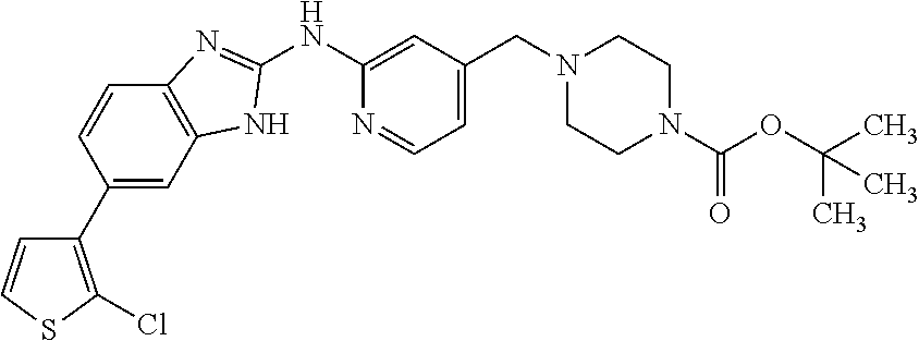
C1(C2=C(Cl)SC=C2)=CC2=C(C=C1)N=C(NC1=CC(CN3CCN(C(OC(C)(C)C)=O)CC3)=CC=N1)N2
